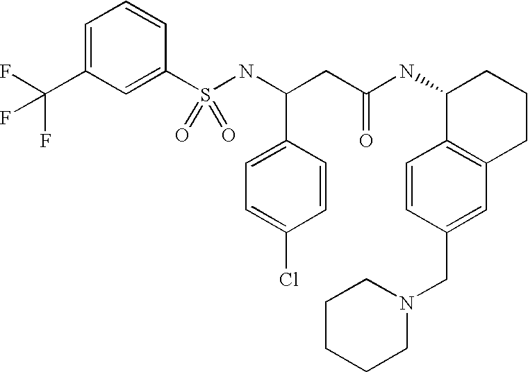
C1=C(C(F)(F)F)C=C(S(NC(CC(NC2C3=C(CCC2)C=C(CN2CCCCC2)C=C3)=O)C2=CC=C(Cl)C=C2)(=O)=O)C=C1
